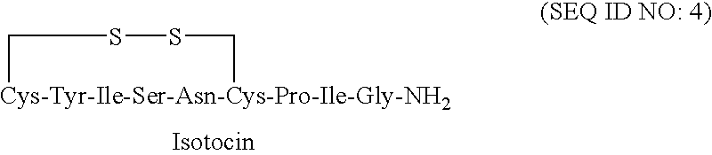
C1[Cys-Tyr-Ile-Ser-Asn-Cys-Pro-Ile-Gly-NH2]CSS1
